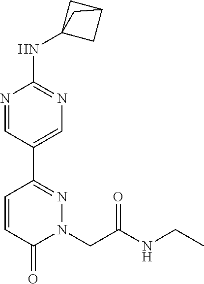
N1=CC(C2=NN(CC(NCC)=O)C(=O)C=C2)=CN=C1NC12CC(C1)C2
